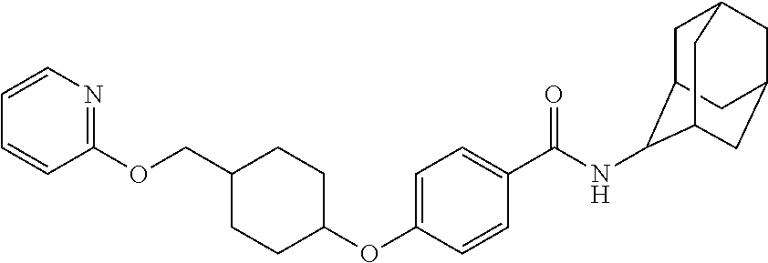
C1=C(OC2CCC(COC3=NC=CC=C3)CC2)C=CC(C(NC2C3CC4CC(CC2C4)C3)=O)=C1
